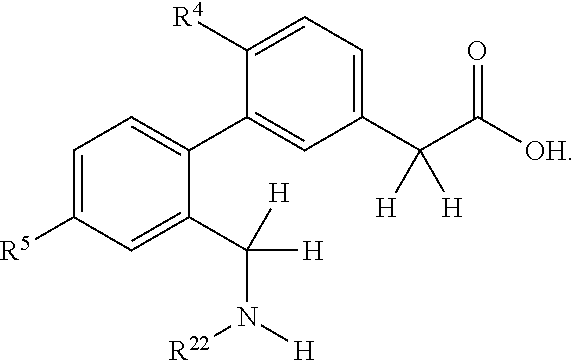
C1=C(C([H])([H])N([H])[R22])C(C2=CC(C(C([OH])=O)([H])[H])=CC=C2[R4])=CC=C1[R5]
